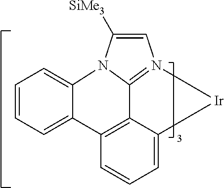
C1=CC=C2C(=C1)N1C3=N(C=C1[SiMe3])[Ir]C1=CC=CC2=C13
